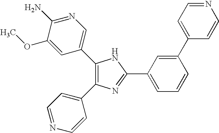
C1(C2=CN=C(N)C(OC)=C2)=C(C2=CC=NC=C2)N=C(C2=CC=CC(C3=CC=NC=C3)=C2)N1
